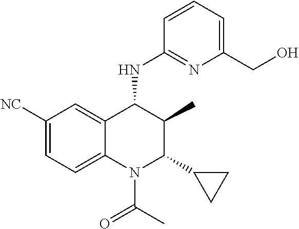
C1([NC])=CC=C2C(=C1)C(NC1=NC(CO)=CC=C1)C(C)C(C1CC1)N2C(=O)C
